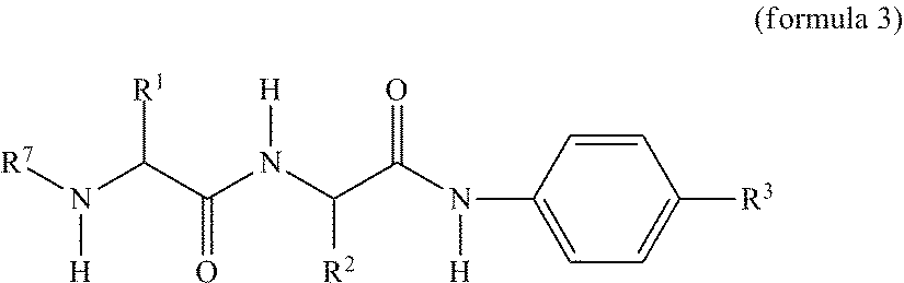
C1=CC(N([H])C(C(N(C(C(N([R7])[H])[R1])=O)[H])[R2])=O)=CC=C1[R3]
